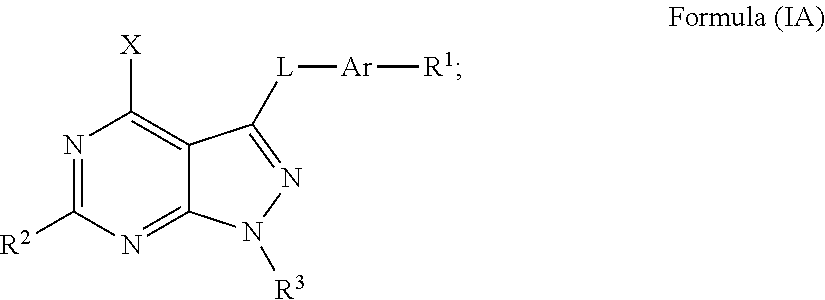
N1=C([R2])N=C2C(=C1[X])C([L][Ar][R1])=NN2[R3]
